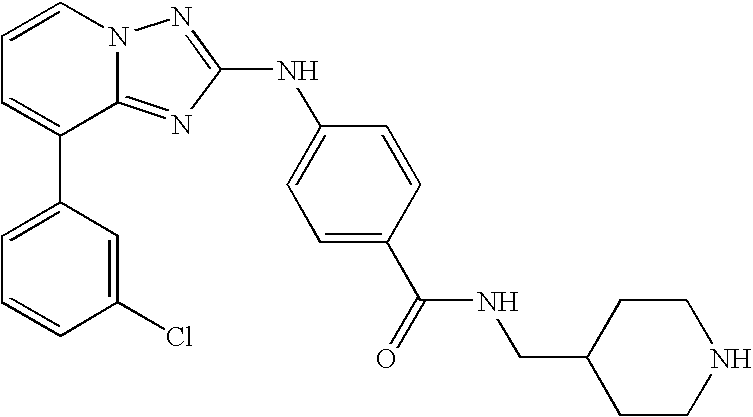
C1=C(C2=CC=CN3C2=NC(NC2=CC=C(C(=O)NCC4CCNCC4)C=C2)=N3)C=C(Cl)C=C1
